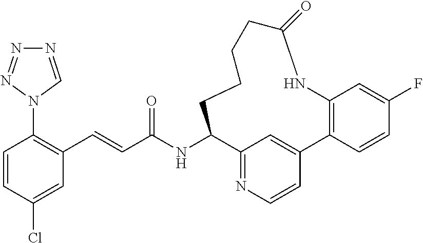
C1=CC(Cl)=CC(C=CC(NC2C3=NC=CC(=C3)C3=C(C=C(F)C=C3)NC(=O)CCCC2)=O)=C1N1C=NN=N1
